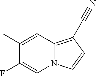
N12C(=C(C#N)C=C1)C=C(C)C(F)=C2
